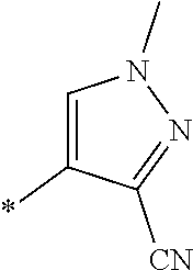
C1=C(*)C([CN])=NN1C
